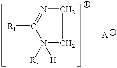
[R1]C1=NCCN1([R7])[H]
